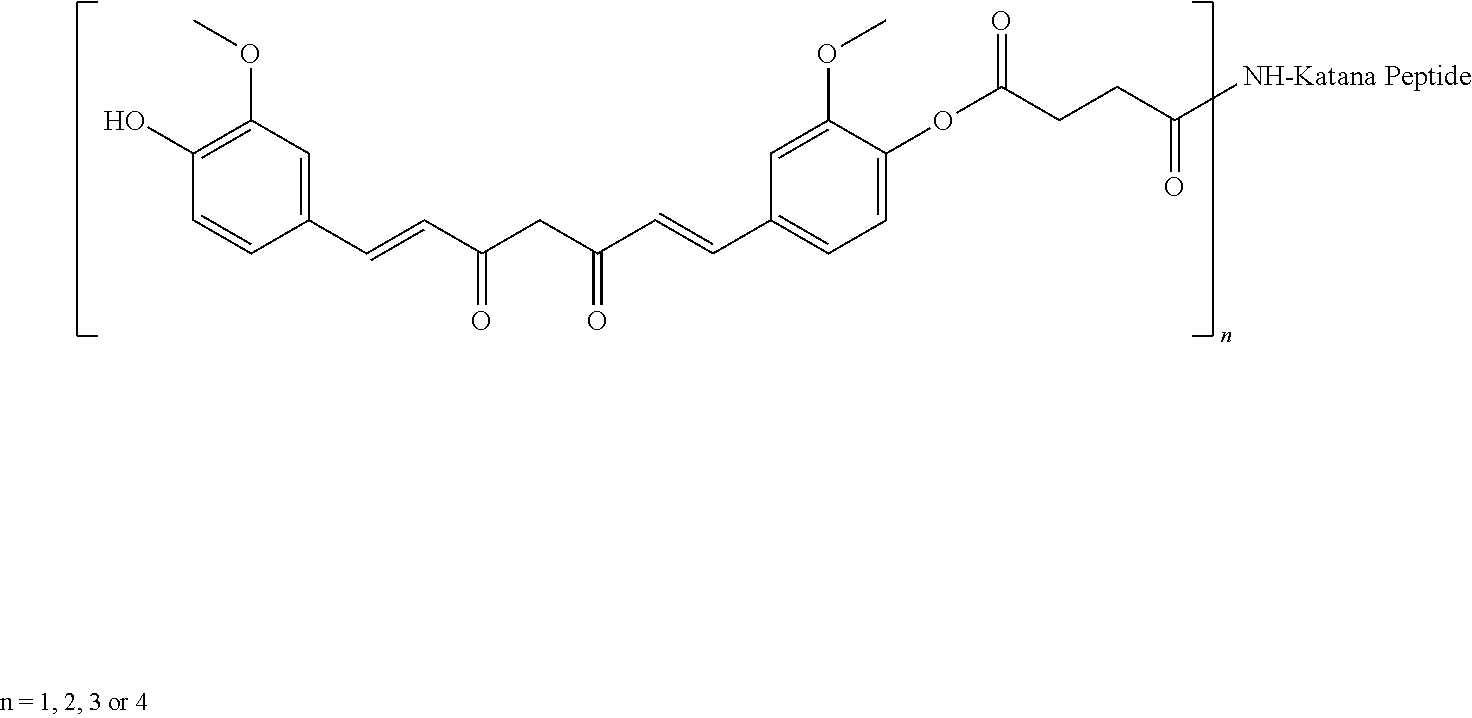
C1(C=CC(CC(C=CC2=CC=C(OC(CCC([NH-Katana Peptide])=O)=O)C(OC)=C2)=O)=O)=CC(OC)=C(O)C=C1
